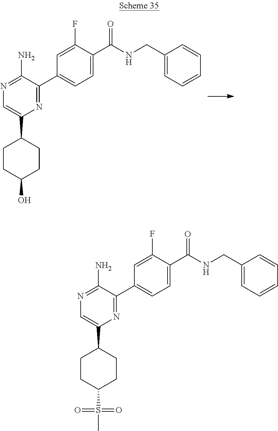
N1=C(C2=CC=C(C(NCC3=CC=CC=C3)=O)C(F)=C2)C(N)=NC=C1C1CCC(O)CC1.N1=C(C2=CC=C(C(NCC3=CC=CC=C3)=O)C(F)=C2)C(N)=NC=C1C1CCC(S(C)(=O)=O)CC1
